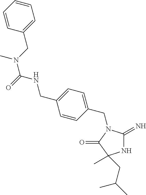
C1=CC(CN2C(=N)NC(C)(CC(C)C)C2=O)=CC=C1CNC(=O)N(CC1=CC=CC=C1)C
